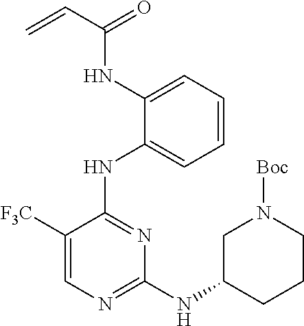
C1([F3C])=CN=C(NC2CCCN([Boc])C2)N=C1NC1=CC=CC=C1NC(C=C)=O
